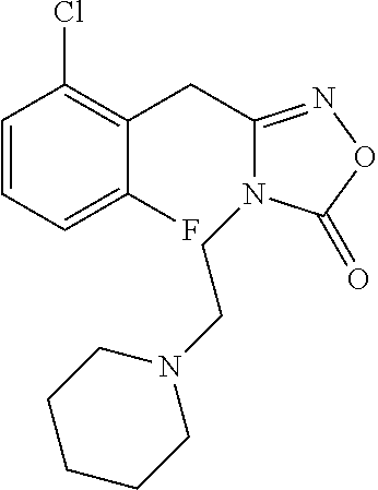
C1=CC=C(F)C(CC2=NOC(=O)N2CCN2CCCCC2)=C1Cl
